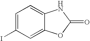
C1=C(I)C=C2C(=C1)NC(=O)O2
